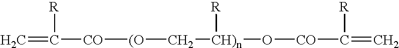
C=C([CO][(O]C[CH)n]([R])O[CO]C(=C)[R])[R]
